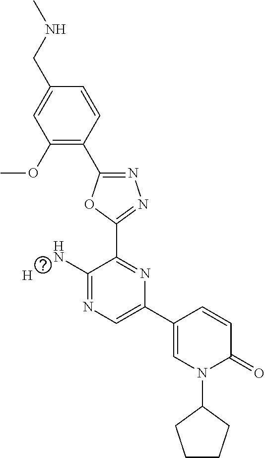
[H].C1(OC)=C(C2=NN=C(C3=NC(C4=CN(C5CCCC5)C(=O)C=C4)=CN=C3N)O2)C=CC(CNC)=C1
